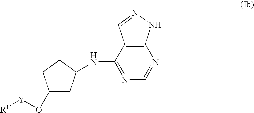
C1(O[Y][R1])CC(NC2=NC=NC3=C2C=NN3)CC1
